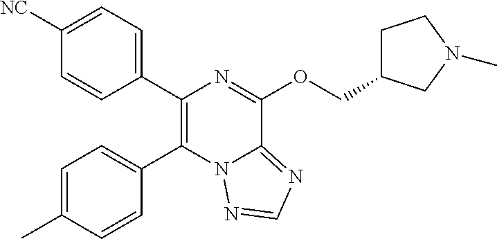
C1=C([NC])C=CC(C2=C(C3=CC=C(C)C=C3)N3C(=NC=N3)C(OCC3CCN(C)C3)=N2)=C1
